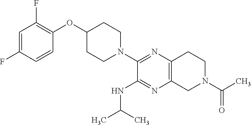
FC1=CC(F)=C(OC2CCN(C3=NC4=C(N=C3NC(C)C)CN(C(C)=O)CC4)CC2)C=C1
